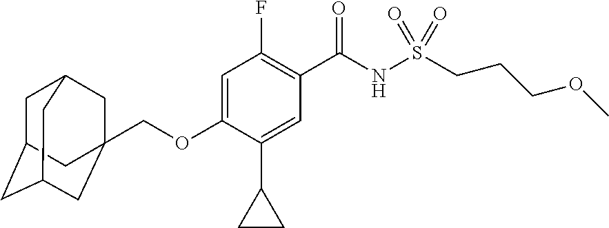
C1(F)=C(C(NS(=O)(=O)CCCOC)=O)C=C(C2CC2)C(OCC23CC4CC(CC(C2)C4)C3)=C1
